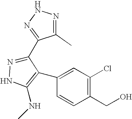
C1(C)=NNN=C1C1=NNC(NC)=C1C1=CC(Cl)=C(CO)C=C1
